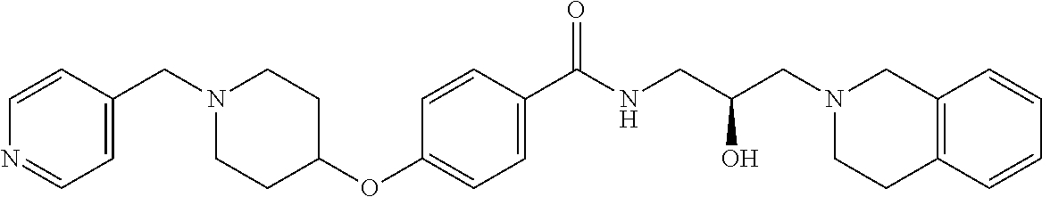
C1(C(NCC(CN2CC3=C(CC2)C=CC=C3)O)=O)=CC=C(OC2CCN(CC3=CC=NC=C3)CC2)C=C1
